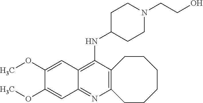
C12=C(C(NC3CCN(CCO)CC3)=C3C(=N1)C=C(OC)C(OC)=C3)CCCCCC2
